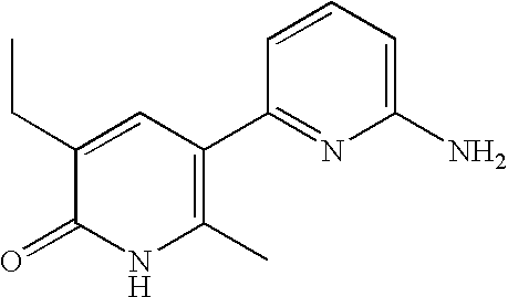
C1(CC)=CC(C2=NC(N)=CC=C2)=C(C)NC1=O
